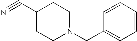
C1=CC=CC(CN2CCC(C#N)CC2)=C1
